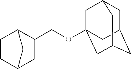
C1=CC2C(COC34CC5CC(CC(C3)C5)C4)CC1C2
